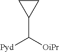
C1(C([OiPr])[Pyd])CC1
